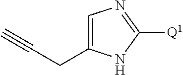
C1=C(CC#C)NC([Q1])=N1
